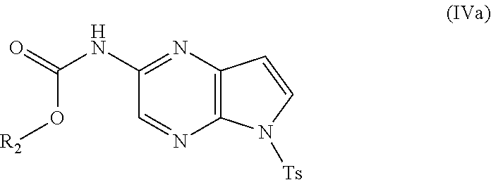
C12=C(N=C(NC(O[R2])=O)C=N1)C=CN2[Ts]
